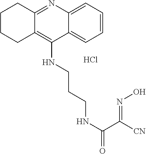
C1=CC=C2C(=C1)C(NCCCNC(C(=NO)[CN])=O)=C1C(=N2)CCCC1.Cl
